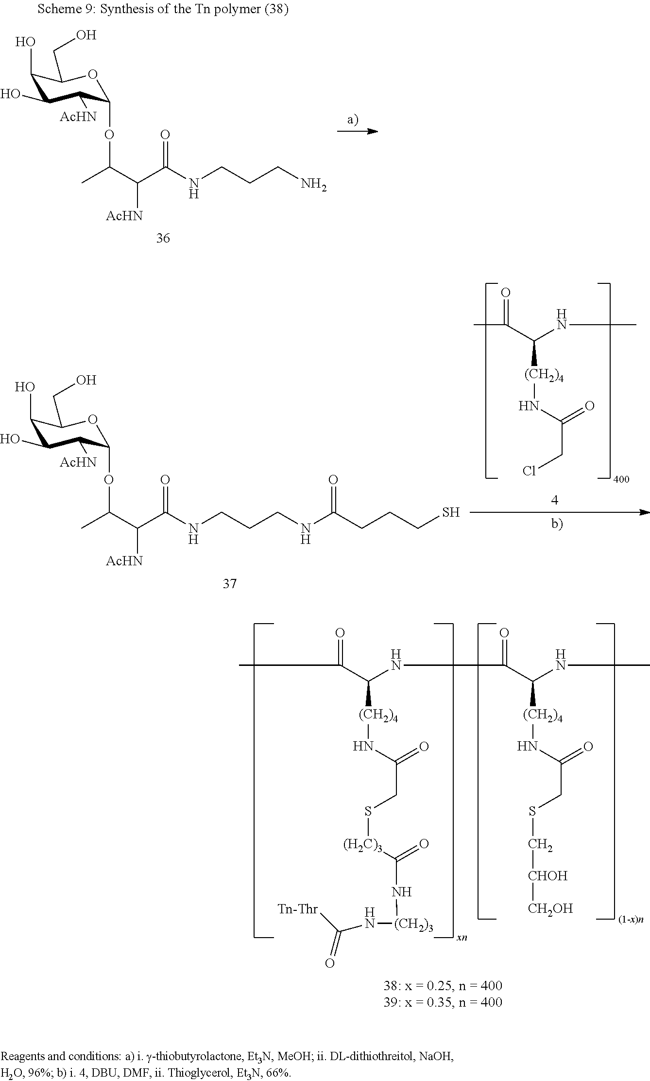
C1(O)C(O)C([AcHN])C(OC(C)C(C(NCCCN)=O)[AcHN])OC1CO.CC(=O)C(NC)[(CH2)4]NC(CCl)=O.C1(O)C(O)C([AcHN])C(OC(C)C(C(NCCCNC(CCCS)=O)=O)[AcHN])OC1CO.CC(=O)C(NC(=O)C(NC)[(CH2)4]NC(CSC[CHOH][CH2OH])=O)[(CH2)4]NC(CS[(H2C)3]C(=O)N[(CH2)3]NC([Tn-Thr])=O)=O
